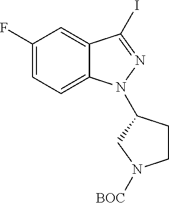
C1(F)=CC=C2C(=C1)C(I)=NN2C1CCN([BOC])C1
